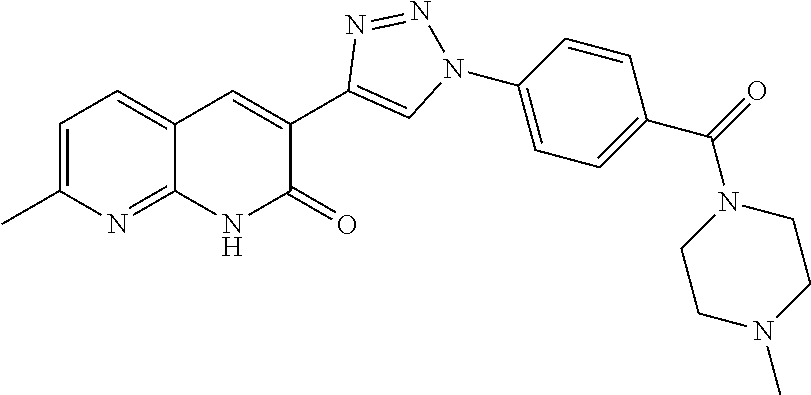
C12=NC(C)=CC=C1C=C(C1=CN(C3=CC=C(C(=O)N4CCN(C)CC4)C=C3)N=N1)C(=O)N2
